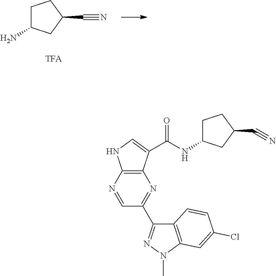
C1C(N)CC(C#N)C1.C12=C(N=CC(C3=NN(C)C4=C3C=CC(Cl)=C4)=N1)NC=C2C(=O)NC1CCC(C#N)C1
